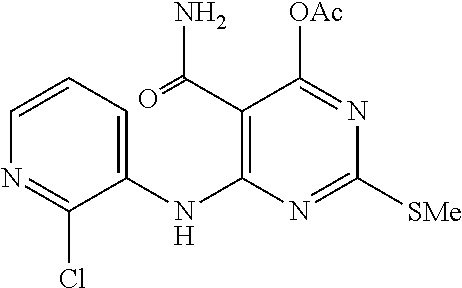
C1=CC=C(NC2=C(C(=O)N)C([OAc])=NC([SMe])=N2)C(Cl)=N1
